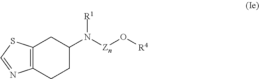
C12=C(CCC(N([Zn]O[R4])[R1])C1)N=CS2
